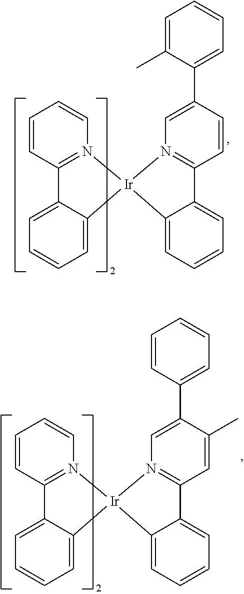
C1=CC2=N(C=C1)[Ir]1(C3=CC=CC=C23)N2=C(C=CC(C3=CC=CC=C3C)=C2)C2=CC=CC=C21.C1=CC2=N(C=C1)[Ir]1(C3=CC=CC=C23)N2=C(C=C(C)C(C3=CC=CC=C3)=C2)C2=CC=CC=C21
